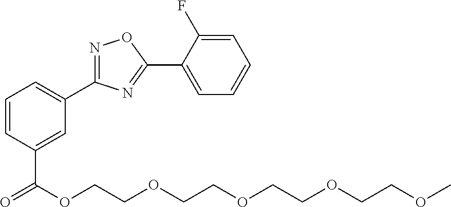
N1=C(C2=CC=CC(C(=O)OCCOCCOCCOCCOC)=C2)N=C(C2=CC=CC=C2F)O1
